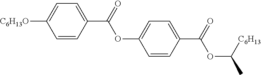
C1=CC(C(OC2=CC=C(C(OC([C6H13])C)=O)C=C2)=O)=CC=C1[C6H13O]
